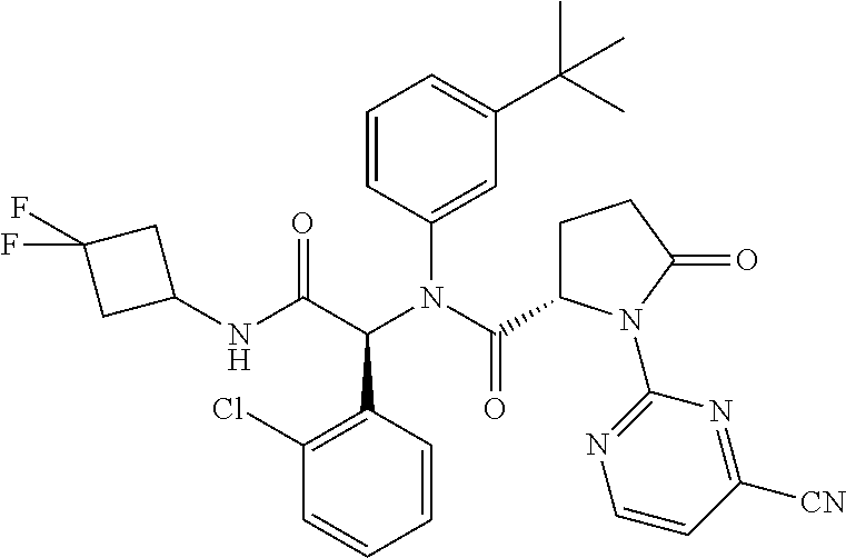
C1(Cl)=C(C(C(NC2CC(F)(F)C2)=O)N(C(C2CCC(=O)N2C2=NC=CC([CN])=N2)=O)C2=CC(C(C)(C)C)=CC=C2)C=CC=C1
